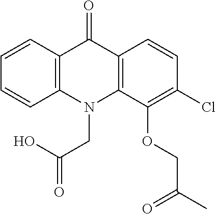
C12=C(N(CC(O)=O)C3=C(C1=O)C=CC(Cl)=C3OCC(=O)C)C=CC=C2
